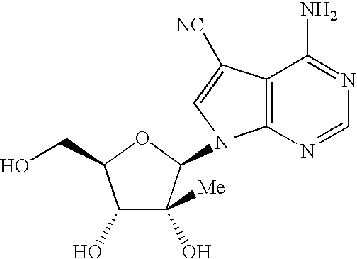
C1(O)C(O)([Me])C(N2C3=C(C([NC])=C2)C(N)=NC=N3)OC1CO
